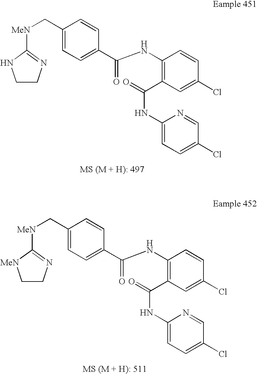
C(C1=CC=C(C(NC2=C(C(NC3=CC=C(Cl)C=N3)=O)C=C(Cl)C=C2)=O)C=C1)[MeN]C1=NCCN1.C(C1=CC=C(C(NC2=C(C(NC3=CC=C(Cl)C=N3)=O)C=C(Cl)C=C2)=O)C=C1)[MeN]C1=NCC[MeN]1
